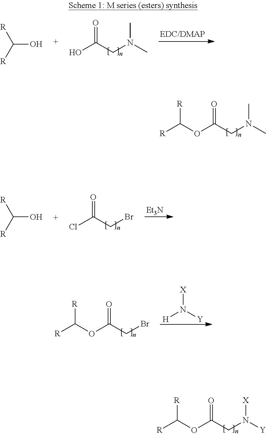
O(C(CN(C)C)=O)C([R])[R].O(C(CN([Y])[X])=O)C([R])[R].OC(CN(C)C)=O.C(O)([R])[R].ClC(CBr)=O.[Et3N].C(O)([R])[R].O(C(CBr)=O)C([R])[R].[H]N([Y])[X]
